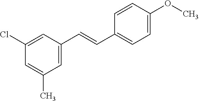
C1(Cl)=CC(C=CC2=CC=C(OC)C=C2)=CC(C)=C1
